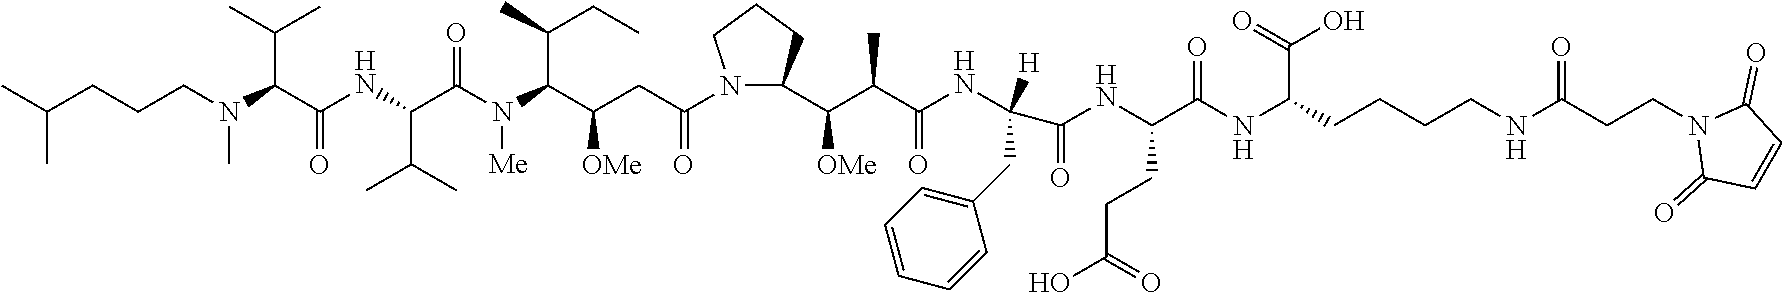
C(C(NC(C(NC(=O)C(NC(C(C([OMe])C1N(C(CC(C(N(C(C(NC(C(C(C)C)N(C)CCCC(C)C)=O)C(C)C)=O)[Me])C(C)CC)[OMe])=O)CCC1)C)=O)([H])CC1=CC=CC=C1)CCC(O)=O)=O)C(=O)O)CCCNC(CCN1C(=O)C=CC1=O)=O
